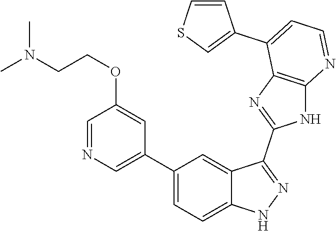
C1(C2=CC=C3C(=C2)C(C2=NC4=C(N2)N=CC=C4C2=CSC=C2)=NN3)=CN=CC(OCCN(C)C)=C1
